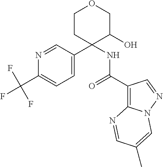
N1=CC(C2(NC(=O)C3=C4N(N=C3)C=C(C)C=N4)C(O)COCC2)=CC=C1C(F)(F)F
